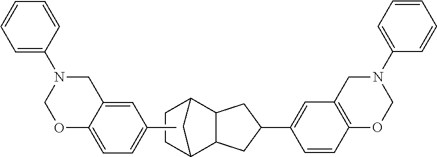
C12C3C(C(C1)CC2)CC(C1=CC2=C(C=C1)OCN(C1=CC=CC=C1)C2)C3.C1=C2C(=CC=C1C)OCN(C1=CC=CC=C1)C2
